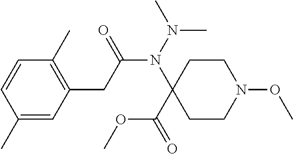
C1(C)=CC(CC(N(N(C)C)C2(C(=O)OC)CCN(OC)CC2)=O)=C(C)C=C1
